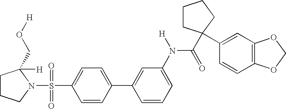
C1CCN(S(=O)(=O)C2=CC=C(C3=CC(N(C(=O)C4(C5=CC6=C(C=C5)OCO6)CCCC4)[H])=CC=C3)C=C2)C1(CO[H])[H]
